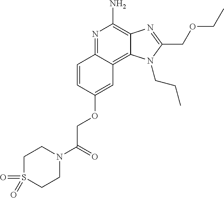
C1(OCC(N2CCS(=O)(=O)CC2)=O)=CC2=C3C(=C(N)N=C2C=C1)N=C(COCC)N3CCC
